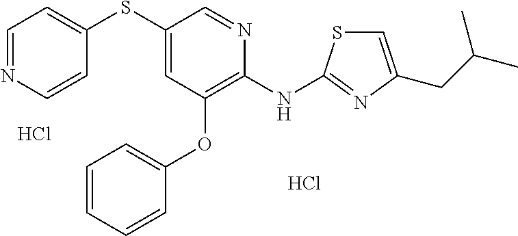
Cl.C1(SC2=CC(OC3=CC=CC=C3)=C(NC3=NC(CC(C)C)=CS3)N=C2)=CC=NC=C1.Cl
